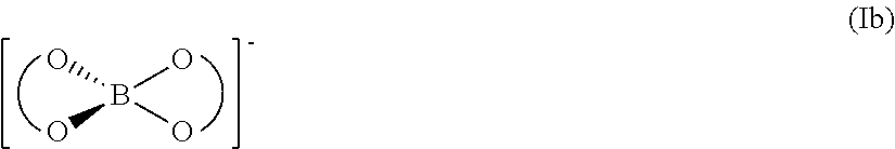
OB(O)(O)O
